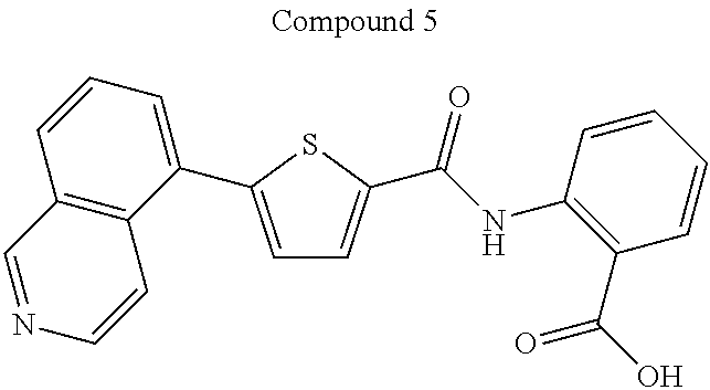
C1=C(C2=CC=CC3=C2C=CN=C3)SC(C(=O)NC2=C(C(=O)O)C=CC=C2)=C1
